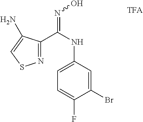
C1=C(NC(C2=NSC=C2N)=NO)C=C(Br)C(F)=C1
